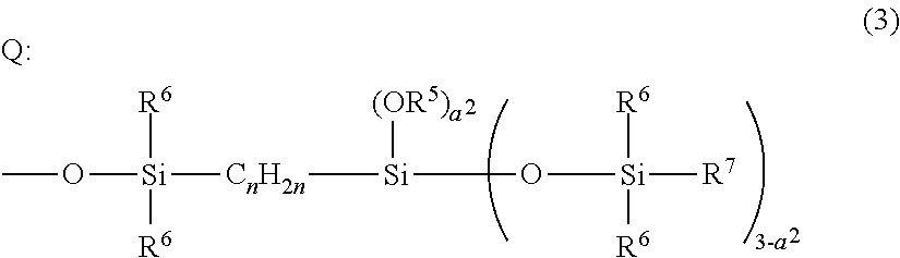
O(C)[Si]([R6])([R6])[CnH2n][Si]([(OR5)a])O[Si]([R6])([R6])[R7].[Q:]
